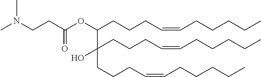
C(CCCC=CCCCCC)(C(CCCC=CCCCCC)(CCCC=CCCCCC)O)OC(CCN(C)C)=O
